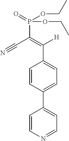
C1=CN=CC=C1C1=CC=C(C([H])=C(P(=O)(OCC)OCC)C#N)C=C1
